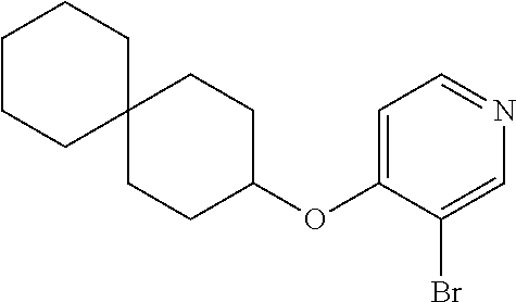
C1=C(OC2CCC3(CC2)CCCCC3)C(Br)=CN=C1
